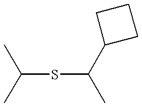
C(SC(C)C1CCC1)(C)C
